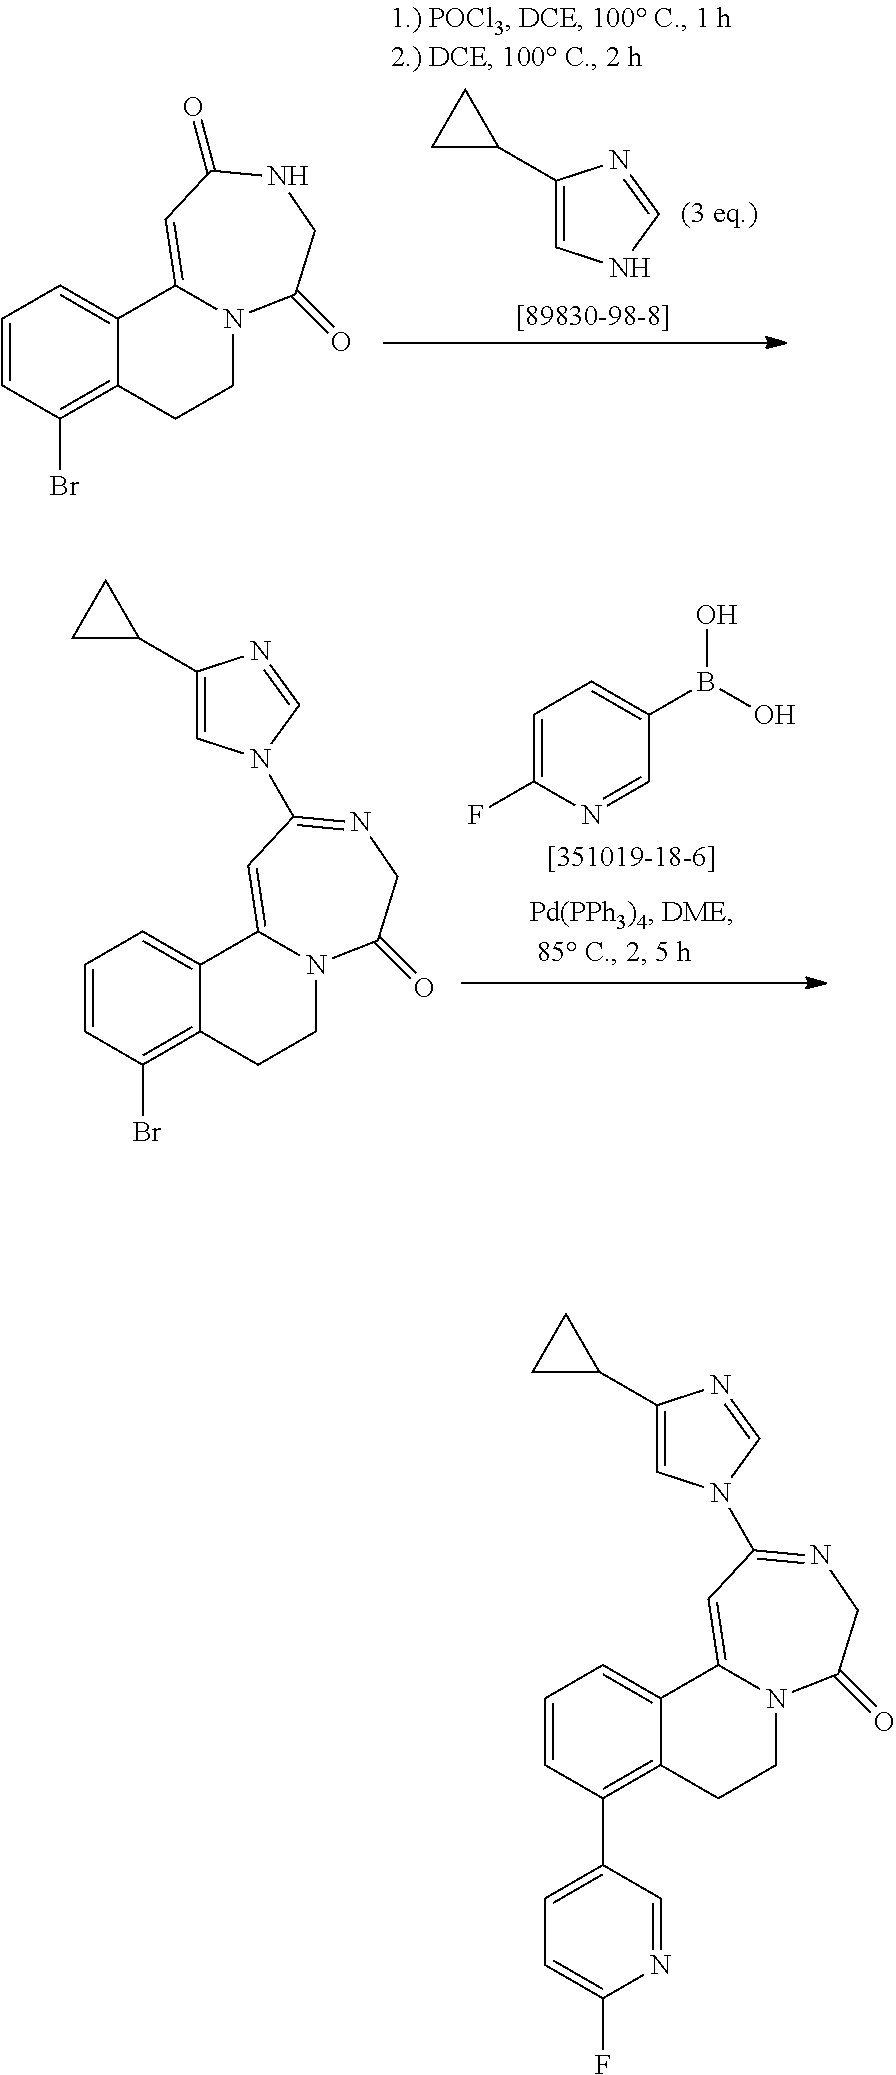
C1=CC(Br)=C2C(=C1)C1=CC(=O)NCC(=O)N1CC2.C1(C2CC2)=CNC=N1.C1=C(F)N=CC(B(O)O)=C1.C1=CC(Br)=C2C(=C1)C1=CC(N3C=C(C4CC4)N=C3)=NCC(=O)N1CC2.C1=CC(C2=CC=C(F)N=C2)=C2C(=C1)C1=CC(N3C=C(C4CC4)N=C3)=NCC(=O)N1CC2
